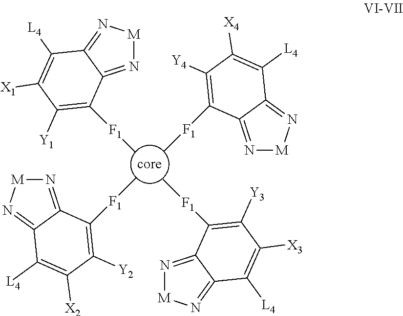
N1=C2C(=N[M]1)C([L4])=C([X1])C([Y1])=C2[F1]C.N1=C2C(=N[M]1)C([L4])=C([X4])C([Y4])=C2[F1]C.N1=C2C(=N[M]1)C([L4])=C([X2])C([Y2])=C2[F1]C.N1=C2C(=N[M]1)C([L4])=C([X3])C([Y3])=C2[F1]C
